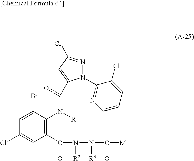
C1(C(N(N(C([M])=O)[R3])[R2])=O)=C(N([R1])C(C2=CC(Cl)=NN2C2=NC=CC=C2Cl)=O)C(Br)=CC(Cl)=C1
